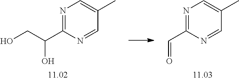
N1=C(C=O)N=CC(C)=C1.C1=NC(C(CO)O)=NC=C1C
